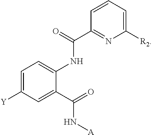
C1=C([Y])C=C(C(N[A])=O)C(NC(C2=NC([R2])=CC=C2)=O)=C1
